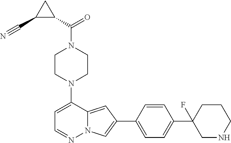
N1(C2=CC=NN3C2=CC(C2=CC=C(C4(F)CNCCC4)C=C2)=C3)CCN(C(C2CC2C#N)=O)CC1
